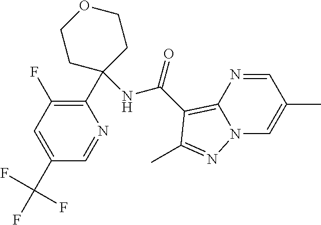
C1(C(F)(F)F)=CC(F)=C(C2(NC(=O)C3=C4N(C=C(C)C=N4)N=C3C)CCOCC2)N=C1
